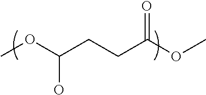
COC(CCC(OC)=O)O
